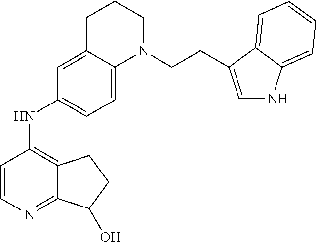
C1CC2=CC(NC3=C4C(=NC=C3)C(O)CC4)=CC=C2N(CCC2=CNC3=CC=CC=C32)C1
